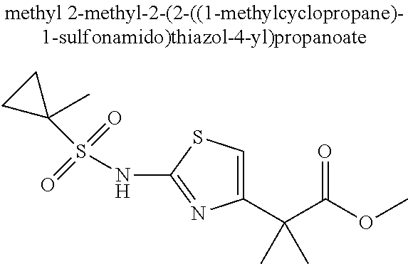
C1(C(C(OC)=O)(C)C)=CSC(NS(=O)(=O)C2(C)CC2)=N1
